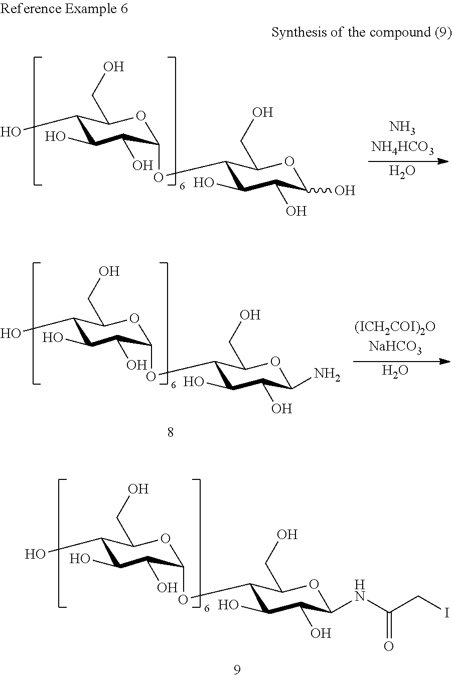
C1(O)C(O)C(O)C(OC2C(O)C(O)C(O)OC2CO)OC1CO.O.C1(O)C(O)C(O)C(OC2C(O)C(O)C(N)OC2CO)OC1CO.O.C1(O)C(O)C(O)C(OC2C(O)C(O)C(NC(CI)=O)OC2CO)OC1CO
